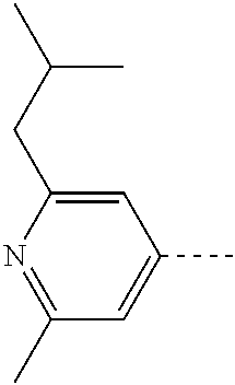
C1=C(C)C=C(CC(C)C)N=C1C
